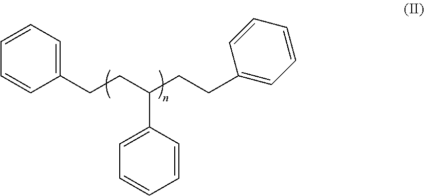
C1=CC(CCC(CCC2=CC=CC=C2)C2=CC=CC=C2)=CC=C1
